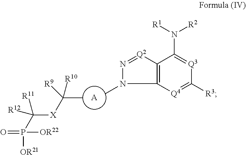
[A].CN1N=[Q2]C2=C1[Q4]=C([R3])[Q3]=C2N([R1])[R2].CC([X]C(P([OR21])(=O)[OR22])([R11])[R12])([R9])[R10]
